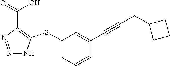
N1=NC(C(=O)O)=C(SC2=CC=CC(C#CCC3CCC3)=C2)N1
